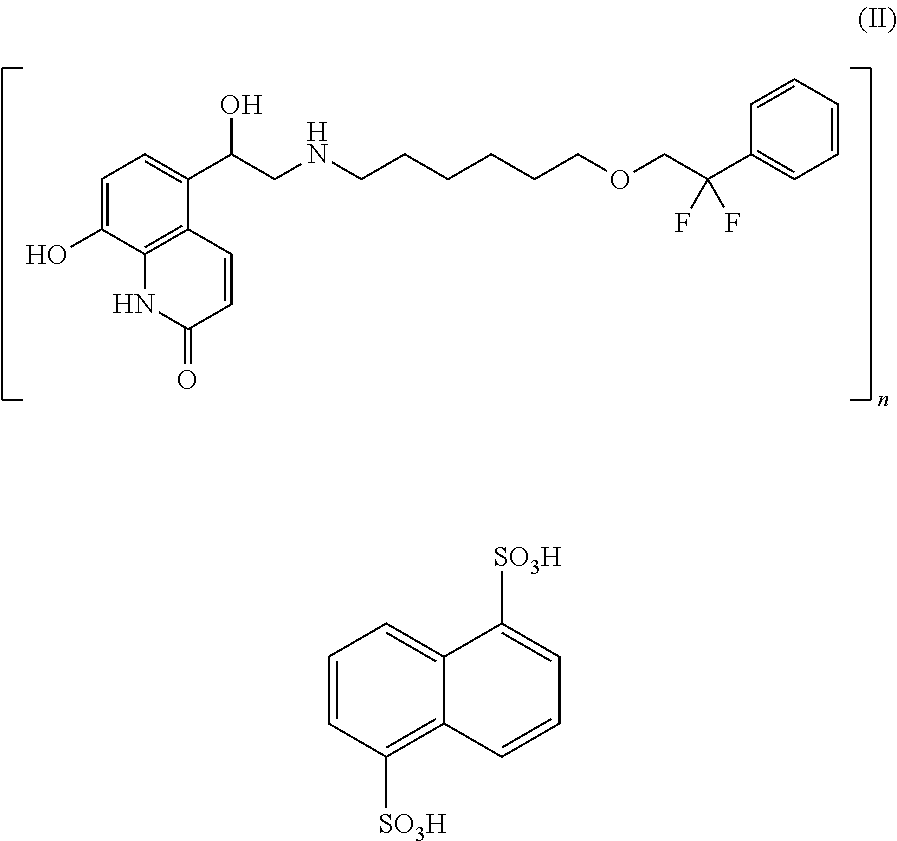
C1=C(O)C2=C(C=CC(=O)N2)C(C(CNCCCCCCOCC(C2=CC=CC=C2)(F)F)O)=C1.C1=CC([SO3H])=C2C(=C1)C([SO3H])=CC=C2
